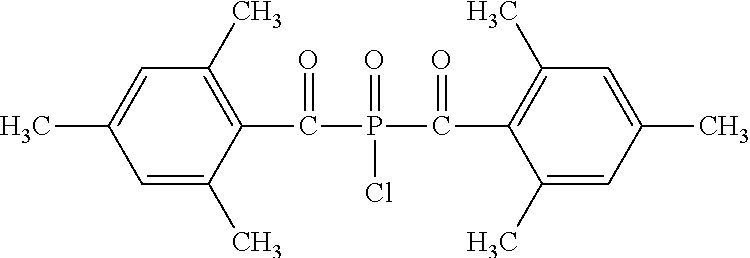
C1=C(C)C(C(P(C(=O)C2=C(C)C=C(C)C=C2C)(=O)Cl)=O)=C(C)C=C1C
